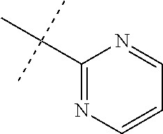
C1(C(C)(C)C)=NC=CC=N1
